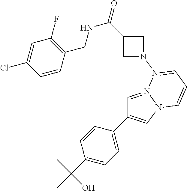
C1=N2N(C=C1C1=CC=C(C(C)(C)O)C=C1)C=CC=N2N1CC(C(=O)NCC2=C(F)C=C(Cl)C=C2)C1
